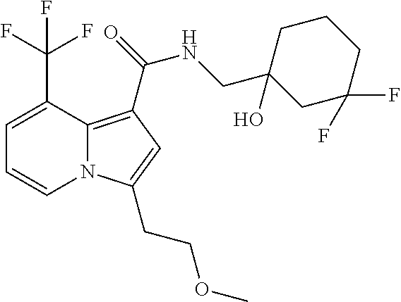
C1=C(C(F)(F)F)C2=C(C(=O)NCC3(O)CC(F)(F)CCC3)C=C(CCOC)N2C=C1
